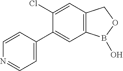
C1=C(C2=CC3=C(C=C2Cl)COB3O)C=CN=C1
